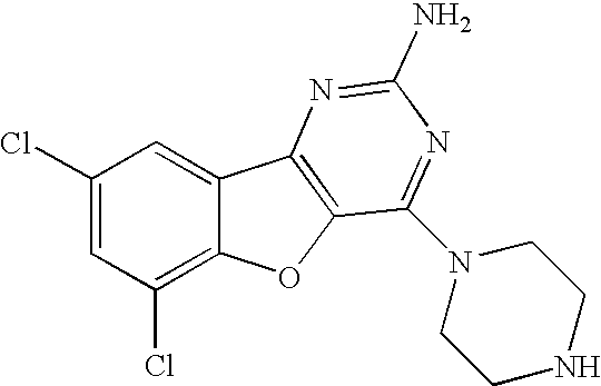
C1(Cl)=CC(Cl)=C2C(=C1)C1=C(O2)C(N2CCNCC2)=NC(N)=N1
